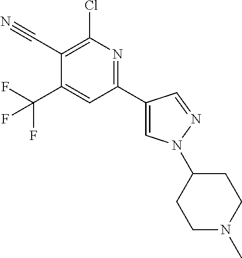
C1(C#N)=C(Cl)N=C(C2=CN(C3CCN(C)CC3)N=C2)C=C1C(F)(F)F
